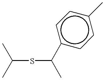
C(SC(C)c1ccc(C)cc1)(C)C
